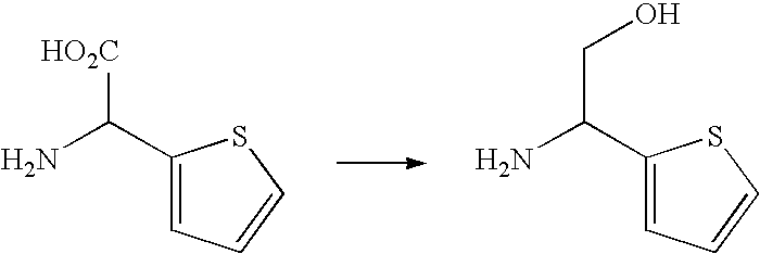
C1(C(N)[HO2C])=CC=CS1.C1(C(N)CO)=CC=CS1
